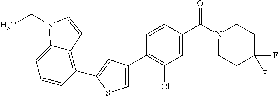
C1(C2=CC(C3=C(Cl)C=C(C(N4CCC(F)(F)CC4)=O)C=C3)=CS2)=C2C(=CC=C1)N(CC)C=C2
